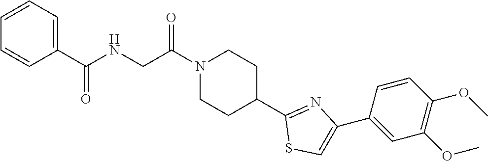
C1=CC=C(C(NCC(N2CCC(C3=NC(C4=CC(OC)=C(OC)C=C4)=CS3)CC2)=O)=O)C=C1
